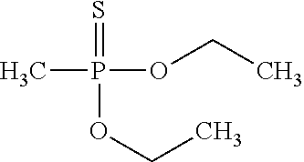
S=P(OCC)(OCC)C
